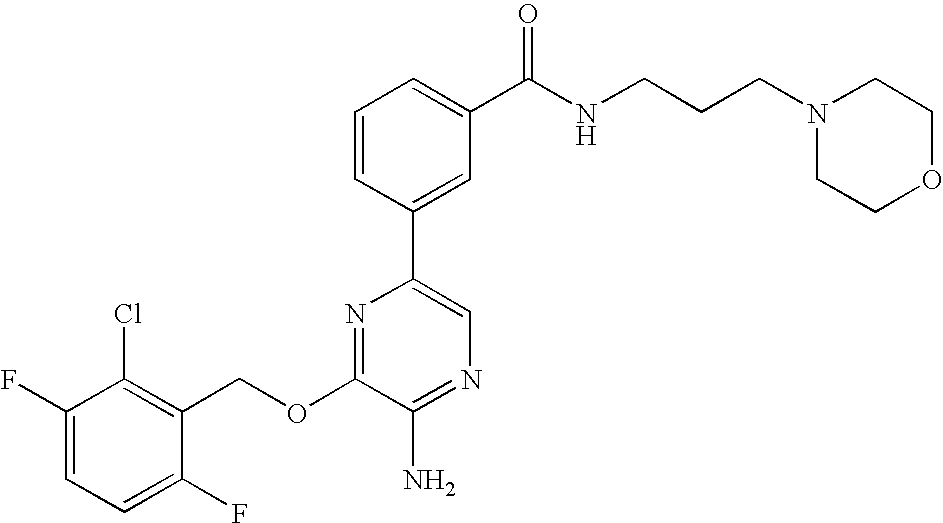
C1(OCC2=C(Cl)C(F)=CC=C2F)=NC(C2=CC(C(NCCCN3CCOCC3)=O)=CC=C2)=CN=C1N
